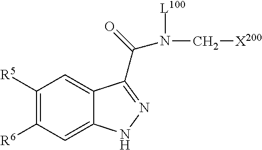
C1([R5])=C([R6])C=C2C(=C1)C(C(=O)N([L100])C[X200])=NN2
